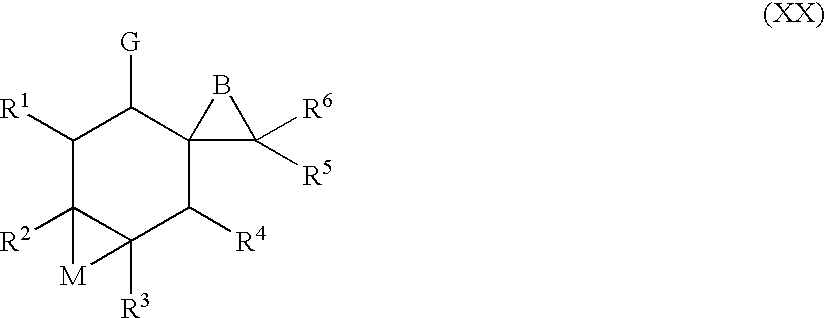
C1([R1])C2([R2])C([R3])(C([R4])C3(C1[G])C([R6])([R5])B3)[M]2
